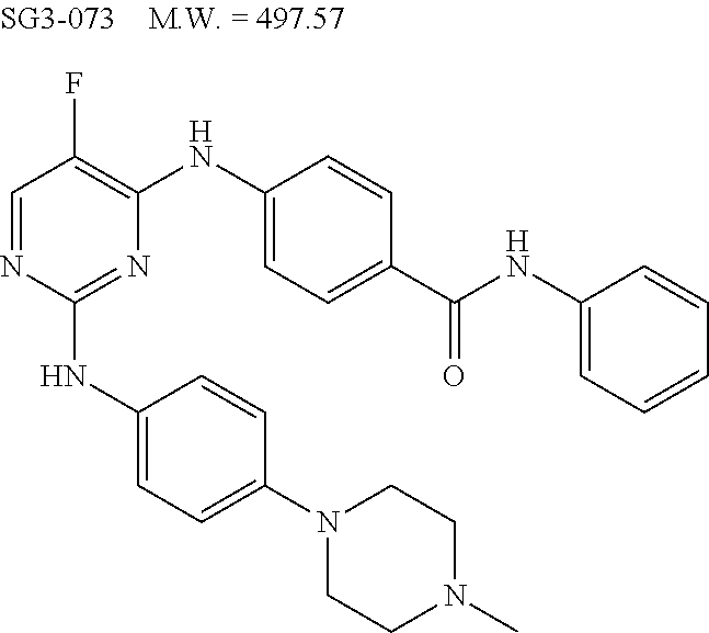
N1=C(NC2=CC=C(N3CCN(C)CC3)C=C2)N=CC(F)=C1NC1=CC=C(C(NC2=CC=CC=C2)=O)C=C1
